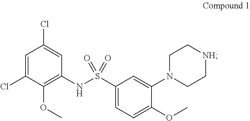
C1=C(Cl)C(OC)=C(NS(C2=CC=C(OC)C(N3CC[NH]CC3)=C2)(=O)=O)C=C1Cl
